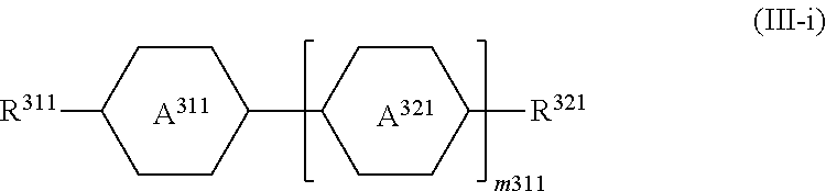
[A311].C1CC(C2CCC([R321])CC2)CCC1[R311].[A321]
